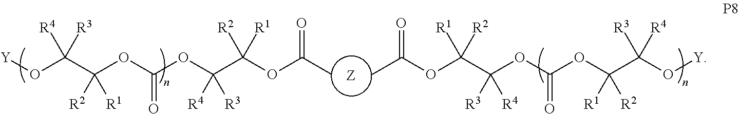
[Z].[Y]OC([R4])([R3])C(OC(OC([R4])([R3])C(OC(C)=O)([R2])[R1])=O)([R2])[R1].[Y]OC([R4])([R3])C(OC(OC([R4])([R3])C(OC(C)=O)([R2])[R1])=O)([R2])[R1]
